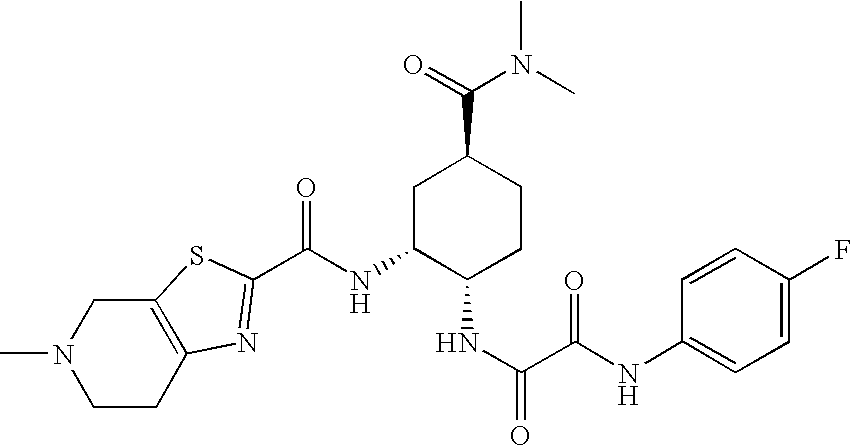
CN1CCC2=C(C1)SC(C(NC1C(NC(C(NC3=CC=C(F)C=C3)=O)=O)CCC(C(=O)N(C)C)C1)=O)=N2
